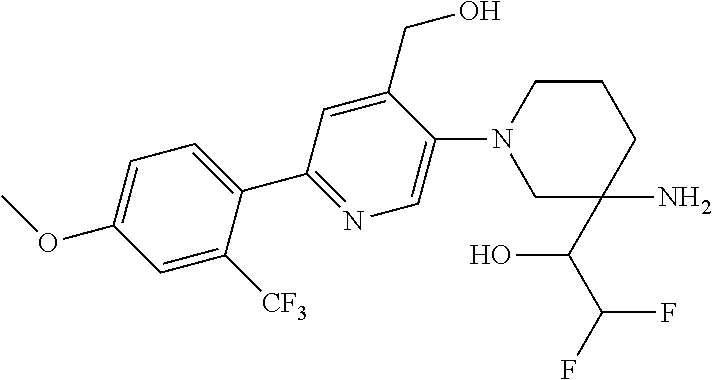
C1=C([CF3])C(C2=NC=C(N3CC(C(O)C(F)F)(N)CCC3)C(CO)=C2)=CC=C1OC
